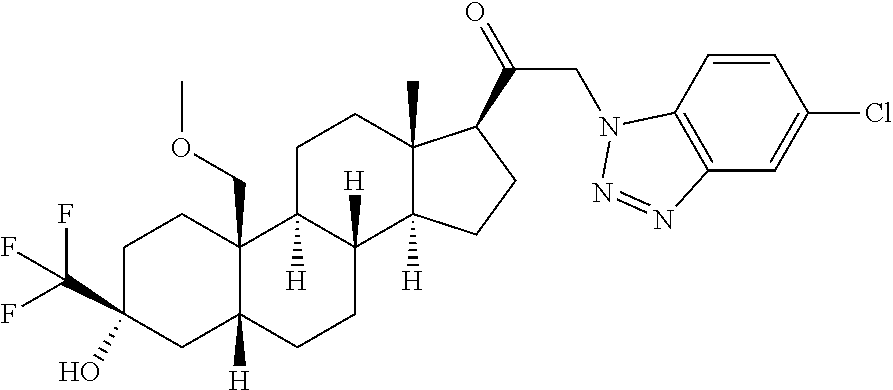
C1C(C(F)(F)F)(O)CC2([H])C(COC)(C1)C1([H])C([H])(CC2)C2([H])C(C)(CC1)C(C(=O)CN1C3=C(C=C(Cl)C=C3)N=N1)CC2
